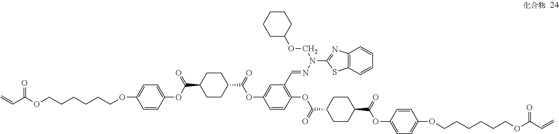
C1=CC(OC(C2CCC(C(OC3=CC(C=NN(C4=NC5=C(S4)C=CC=C5)COC4CCCCC4)=C(OC(=O)C4CCC(C(OC5=CC=C(OCCCCCCOC(C=C)=O)C=C5)=O)CC4)C=C3)=O)CC2)=O)=CC=C1OCCCCCCOC(C=C)=O
